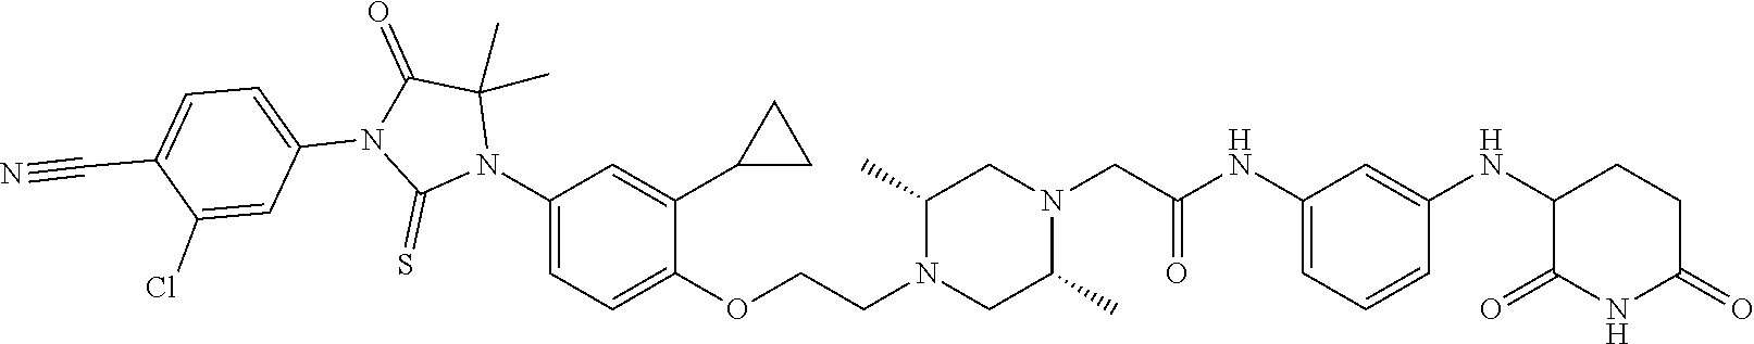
C1=C(NC(CN2CC(C)N(CCOC3=CC=C(N4C(C)(C)C(=O)N(C5=CC=C(C#N)C(Cl)=C5)C4=S)C=C3C3CC3)CC2C)=O)C=C(NC2C(=O)NC(=O)CC2)C=C1
